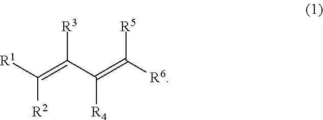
[R1]C(=C(C(=C([R6])[R5])[R4])[R3])[R2]
